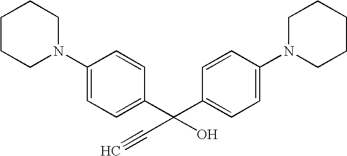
C1(N2CCCCC2)=CC=C(C(C2=CC=C(N3CCCCC3)C=C2)(C#C)O)C=C1
